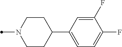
C1(F)=CC(C2CCN(C)CC2)=CC=C1F
